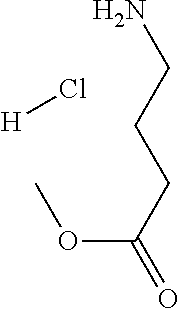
O(C(CCCN)=O)C.[H]Cl
